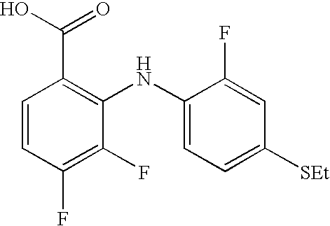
C1=CC(F)=C(F)C(NC2=CC=C([SEt])C=C2F)=C1C(O)=O
